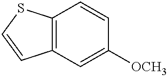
C12=C(C=C([OCH3])C=C1)C=CS2
